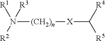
N([(CH2)n][X]C([R5])[R4])([R2])([R1])[R3]
